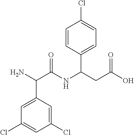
C1=C(C(C(NC(C2=CC=C(Cl)C=C2)CC(O)=O)=O)N)C=C(Cl)C=C1Cl
